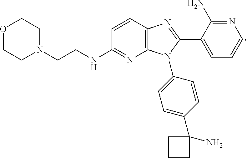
C1=CC2=C(N=C1NCCN1CCOCC1)N(C1=CC=C(C3(N)CCC3)C=C1)C(C1=CC=CN=C1N)=N2
